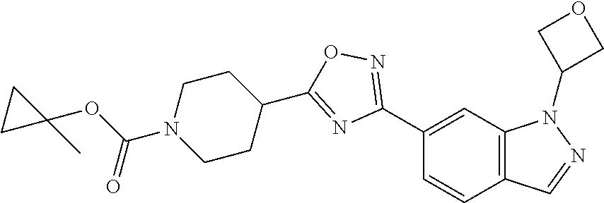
C1(C2=NOC(C3CCN(C(OC4(C)CC4)=O)CC3)=N2)=CC2=C(C=C1)C=NN2C1COC1
